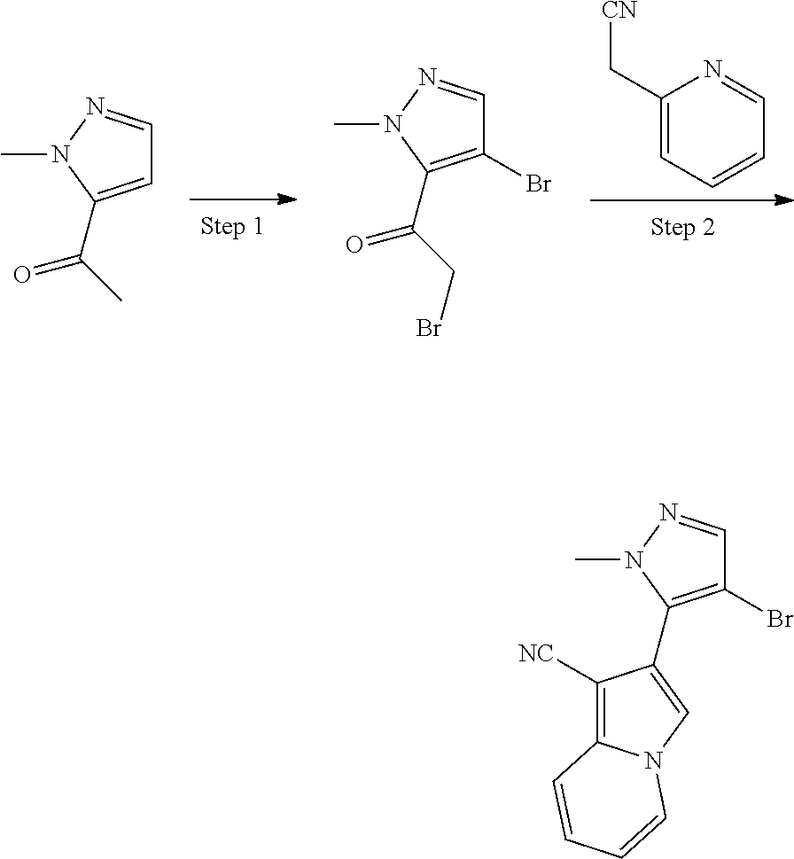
C1(C[CN])=CC=CC=N1.C1(Br)=C(C(CBr)=O)N(C)N=C1.C1=C(C(C)=O)N(C)N=C1.C1(Br)=C(C2=CN3C(=C2[NC])C=CC=C3)N(C)N=C1
